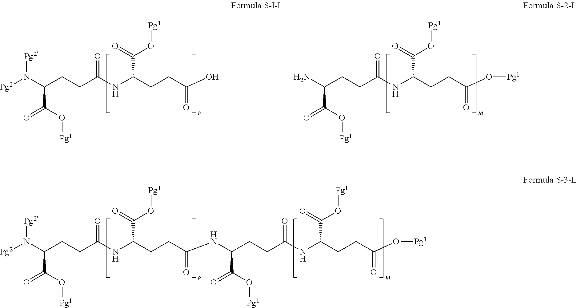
[Pg2]N(C(CCC(NC(CCC(O)=O)C(O[Pg1])=O)=O)C(=O)O[Pg1])[Pg2].NC(CCC(NC(CCC(O[Pg1])=O)C(O[Pg1])=O)=O)C(=O)O[Pg1].[Pg2]N(C(CCC(NC(CCC(=O)NC(CCC(NC(CCC(O[Pg1])=O)C(=O)O[Pg1])=O)C(O[Pg1])=O)C(O[Pg1])=O)=O)C(=O)O[Pg1])[Pg2]
